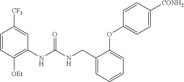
C1=CC([OEt])=C(NC(NCC2=CC=CC=C2OC2=CC=C([CONH2])C=C2)=O)C=C1[CF3]
